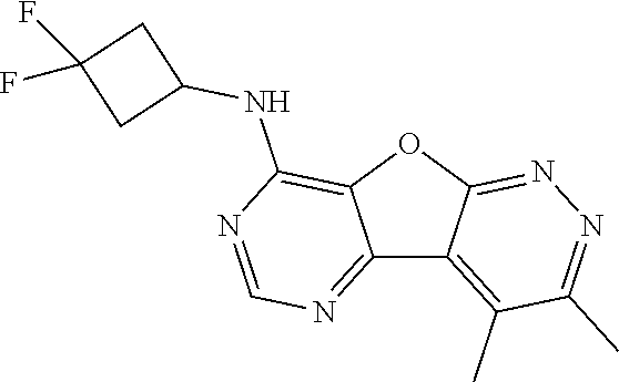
C12=NC=NC(NC3CC(F)(F)C3)=C1OC1=NN=C(C)C(C)=C21
